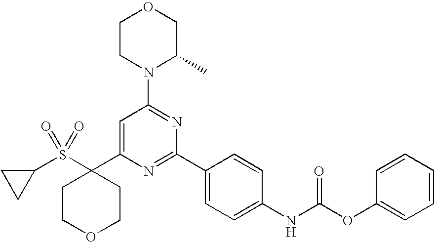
C1=C(C2(S(C3CC3)(=O)=O)CCOCC2)N=C(C2=CC=C(NC(OC3=CC=CC=C3)=O)C=C2)N=C1N1CCOCC1C
